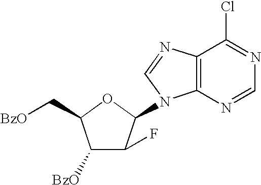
C12=C(N=CN=C1Cl)N(C1C(F)C([BzO])C(C[BzO])O1)C=N2
